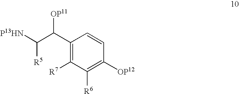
C(C(C1=C([R7])C([R6])=C([OP12])C=C1)[OP11])([R5])[P13HN]
